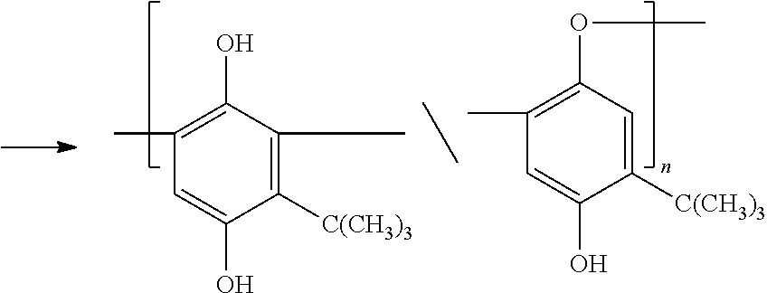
C1=C(O)C([C(CH3)3])=C(C)C(O)=C1C.C1=C(O)C([C(CH3)3])=CC(OC)=C1C
